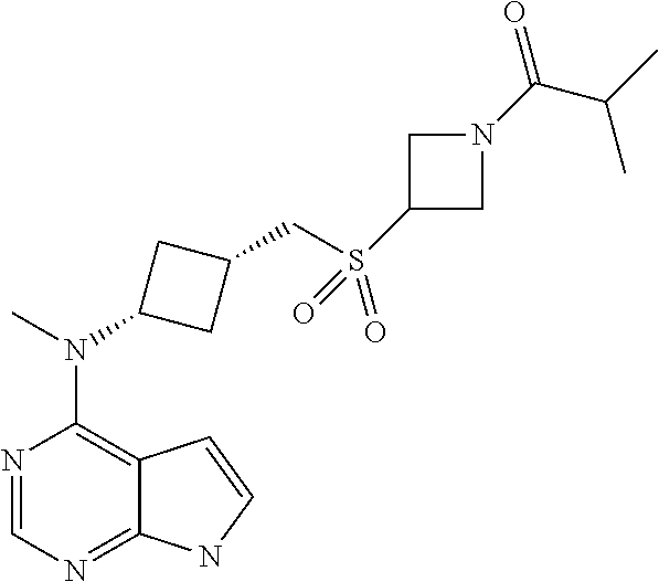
N1=CN=C2C(=C1N(C)C1CC(CS(=O)(=O)C3CN(C(C(C)C)=O)C3)C1)C=CN2
